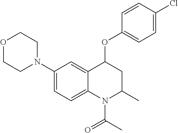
C1=C2C(=CC=C1N1CCOCC1)N(C(C)=O)C(C)CC2OC1=CC=C(Cl)C=C1
